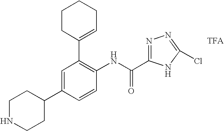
C1CC(C2=C(NC(=O)C3=NN=C(Cl)N3)C=CC(C3CCNCC3)=C2)=CCC1
